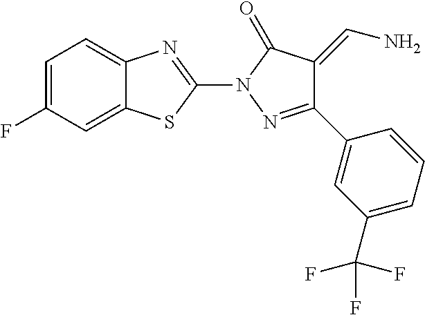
C12=CC=C(F)C=C1SC(N1N=C(C3=CC(C(F)(F)F)=CC=C3)C(=CN)C1=O)=N2
